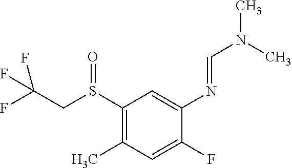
FC(F)(CS(=O)C1=C(C)C=C(F)C(N=CN(C)C)=C1)F
